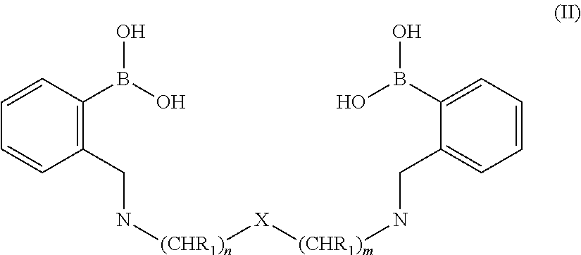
C1=CC(B(O)O)=C(CN[(CHR1)n][X][(CHR1)m]NCC2=CC=CC=C2B(O)O)C=C1
